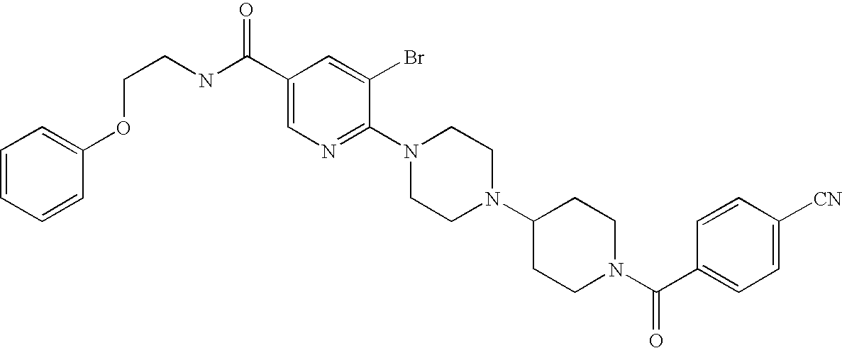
C1([CN])=CC=C(C(N2CCC(N3CCN(C4=NC=C(C(NCCOC5=CC=CC=C5)=O)C=C4Br)CC3)CC2)=O)C=C1
